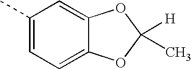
C1(C)=CC=C2C(=C1)OC([H])(C)O2
